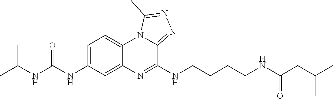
C1=C(NC(NC(C)C)=O)C=C2C(=C1)N1C(=NN=C1C)C(NCCCCNC(CC(C)C)=O)=N2
